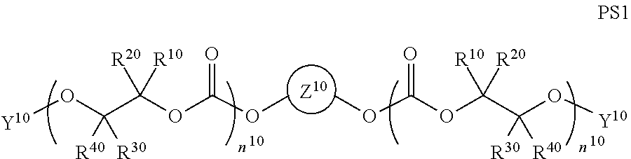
[Z10].[Y10]OC(C(OC(OC)=O)([R20])[R10])([R40])[R30].[Y10]OC(C(OC(OC)=O)([R20])[R10])([R40])[R30]
